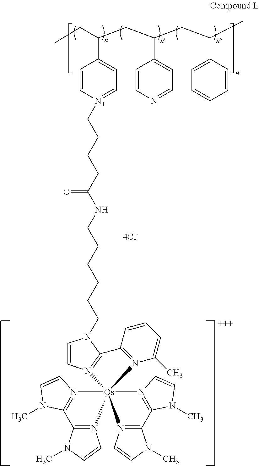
CCC(CC(C1=CC=NC=C1)CC(C)C1=CC=CC=C1)C1=CC=[N+](CCCCC(NCCCCCCN2C=CN3=C2C2=N(C(C)=CC=C2)[Os]324(N3=C(N(C)C=C3)C3=N2C=CN3C)N2=C(N(C)C=C2)C2=N4C=CN2C)=O)C=C1
